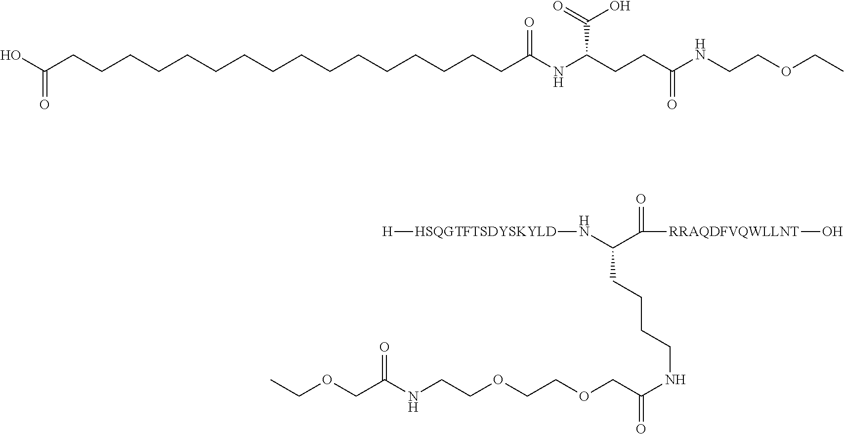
OC(CCCCCCCCCCCCCCCCC(NC(CCC(NCCOCC)=O)C(=O)O)=O)=O.C([RRAQDFVQWLLNT]O)(=O)C(CCCCNC(COCCOCCNC(COCC)=O)=O)N[HSQGTFTSDYSKYLD][H]
